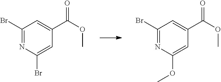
C1(Br)=NC(Br)=CC(C(=O)OC)=C1.C1(Br)=NC(OC)=CC(C(=O)OC)=C1
